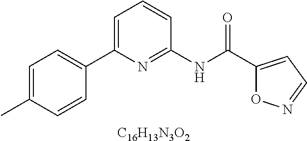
C1=C(C)C=CC(C2=CC=CC(NC(C3=CC=NO3)=O)=N2)=C1.[C16H13N3O2]
